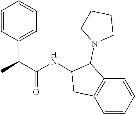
C1=CC(C(C(NC2C(N3CCCC3)C3=C(C=CC=C3)C2)=O)C)=CC=C1
